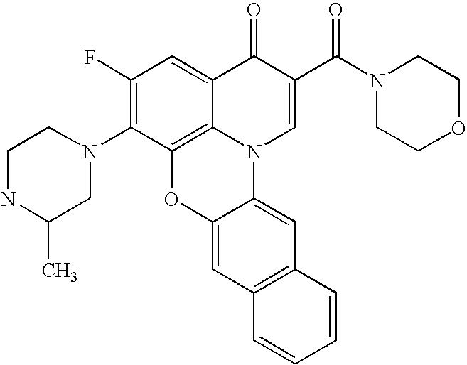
C1(F)=C(N2CC(C)NCC2)C2=C3C(=C1)C(=O)C(C(N1CCOCC1)=O)=CN3C1=CC3=C(C=C1O2)C=CC=C3
